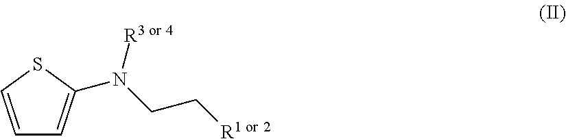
C1=CSC(N(CC[R1 or 2])[R3 or 4])=C1
